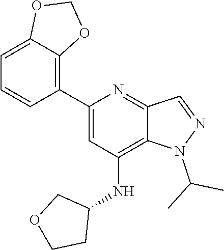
N1(C(C)C)N=CC2=NC(C3=C4C(=CC=C3)OCO4)=CC(NC3CCOC3)=C12
